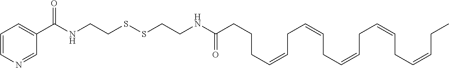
C1=CN=CC(C(NCCSSCCNC(=O)CCCC=CCC=CCC=CCC=CCC=CCC)=O)=C1
